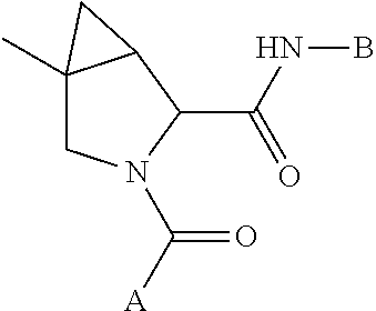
C12(C)CN(C([A])=O)C(C(NB)=O)C1C2
